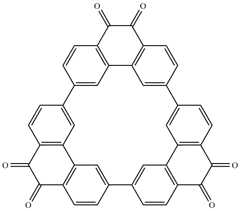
C1=CC2=C3C=C1C1=CC4=C(C=C1)C(=O)C(=O)C1=C4C=C(C4=CC5=C(C(=O)C(=O)C6=C5C=C(C5=CC3=C(C(=O)C2=O)C=C5)C=C6)C=C4)C=C1
